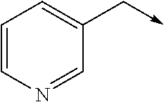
C1=CN=CC(C->C)=C1
